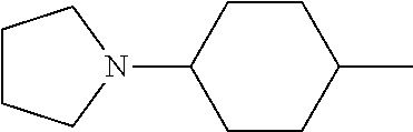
C1CCN(C2CCC(C)CC2)C1
